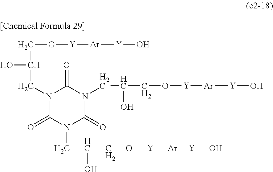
N1(CC(O)CO[Y][Ar][Y]O)C(=O)N(CC(O)CO[Y][Ar][Y]O)C(=O)N(CC(O)CO[Y][Ar][Y]O)C1=O
